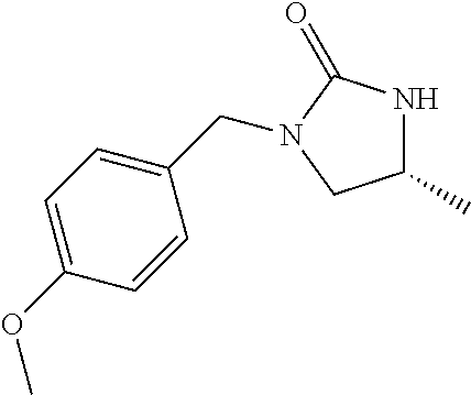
C1(C)NC(=O)N(CC2=CC=C(OC)C=C2)C1
